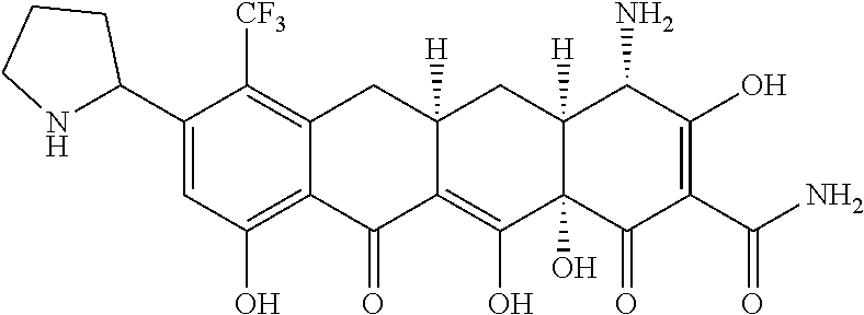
C1(C2NCCC2)=CC(O)=C2C(=C1[CF3])CC1([H])CC3([H])C(N)C(O)=C(C(=O)N)C(=O)C3(O)C(O)=C1C2=O
